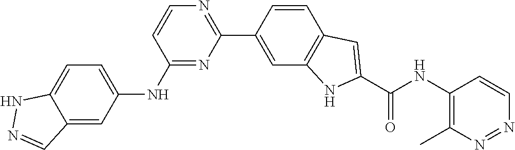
C1=CC(NC2=CC=C3C(=C2)C=NN3)=NC(C2=CC3=C(C=C2)C=C(C(NC2=C(C)N=NC=C2)=O)N3)=N1
